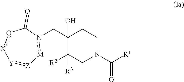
n1(CC2(O)C([R2])([R3])CN(C([R1])=O)CC2)[M][Z]:[Y][X]:[Q]C1=O
